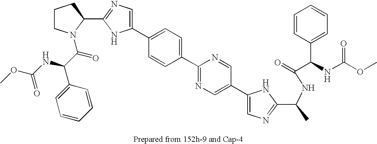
C1(C2=CC=C(C3=NC=C(C4=CN=C(C(C)NC(=O)C(NC(OC)=O)C5=CC=CC=C5)N4)C=N3)C=C2)=CN=C(C2N(C(C(C3=CC=CC=C3)NC(OC)=O)=O)CCC2)N1
